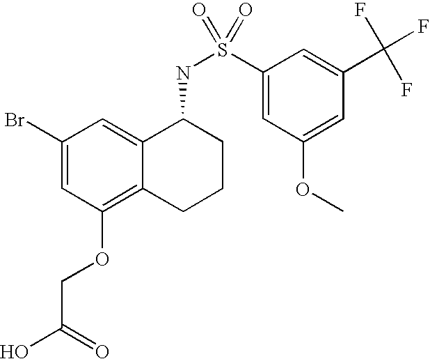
C1(Br)=CC(OCC(O)=O)=C2C(=C1)C(NS(C1=CC(OC)=CC(C(F)(F)F)=C1)(=O)=O)CCC2
